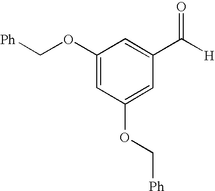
C1=C(OC[Ph])C=C(C([H])=O)C=C1OC[Ph]
